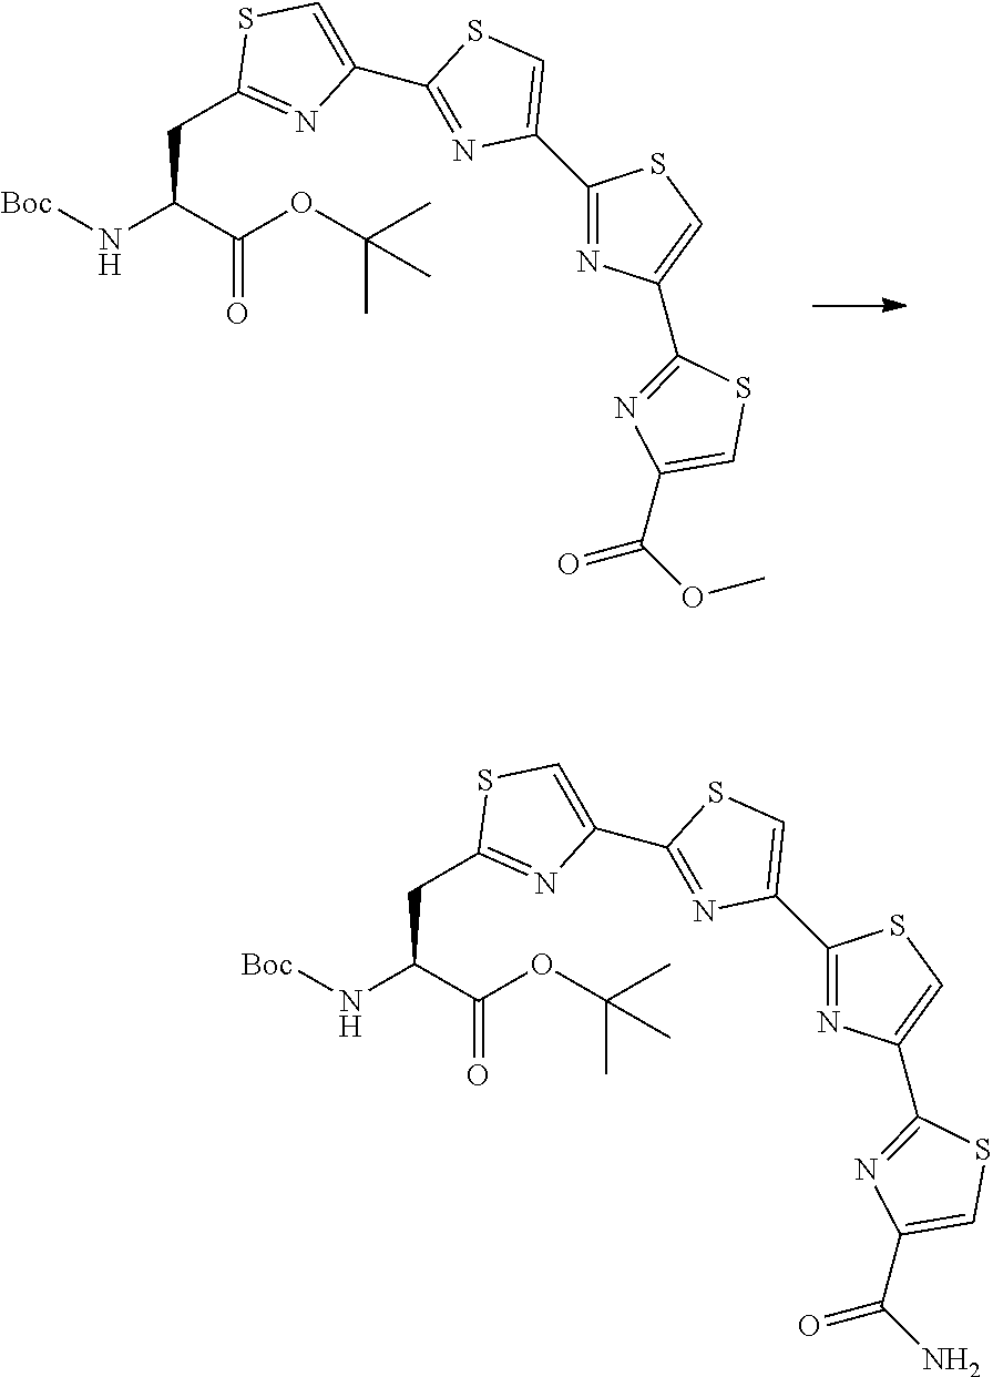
[Boc]NC(C(OC(C)(C)C)=O)CC1=NC(C2=NC(C3=NC(C4=NC(C(OC)=O)=CS4)=CS3)=CS2)=CS1.[Boc]NC(C(OC(C)(C)C)=O)CC1=NC(C2=NC(C3=NC(C4=NC(C(N)=O)=CS4)=CS3)=CS2)=CS1
